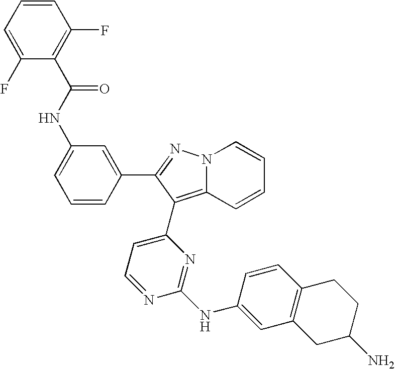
N(C1=CC=CC(C2=NN3C(=C2C2=CC=NC(NC4=CC5=C(C=C4)CCC(N)C5)=N2)C=CC=C3)=C1)C(=O)C1=C(F)C=CC=C1F
